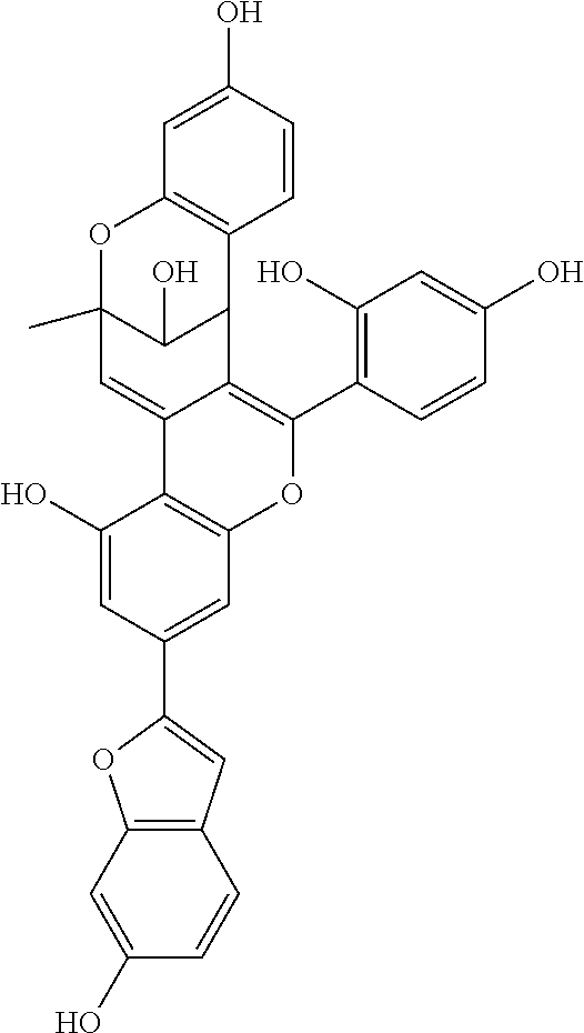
C1(O)=CC2=C(C=C1)C=C(C1=CC3=C(C(O)=C1)C1=CC4(C)C(O)C(C1=C(C1=C(O)C=C(O)C=C1)O3)C1=C(O4)C=C(O)C=C1)O2
